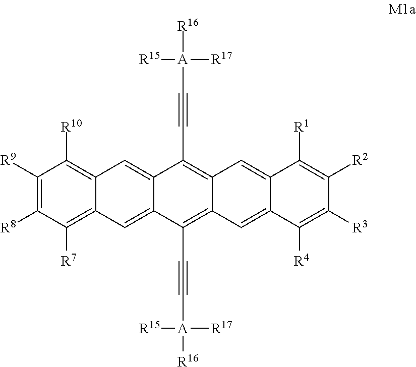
C1([R9])=C([R8])C([R7])=C2C(=C1[R10])C=C1C(=C2)C(C#C[A]([R16])([R17])[R15])=C2C=C3C(=CC2=C1C#C[A]([R16])([R17])[R15])C([R1])=C([R2])C([R3])=C3[R4]
